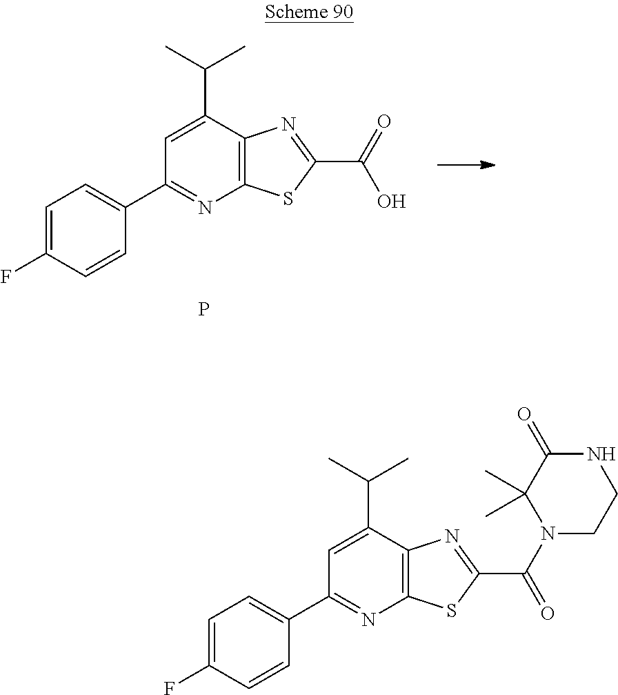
C1(C2=CC=C(F)C=C2)=NC2=C(C(C(C)C)=C1)N=C(C(N1CCNC(=O)C1(C)C)=O)S2.C1(C2=CC=C(F)C=C2)=NC2=C(C(C(C)C)=C1)N=C(C(O)=O)S2.P
